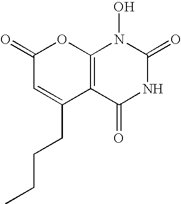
C12=C(C(=O)NC(=O)N1O)C(CCCC)=CC(=O)O2
